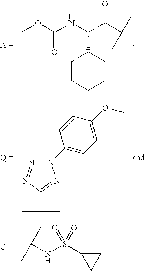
C(NS(C1CC1)(=O)=O)(C)C.N1=NC(C(C)C)=NN1C1=CC=C(OC)C=C1.O(C(NC(C(C(C)C)=O)C1CCCCC1)=O)C
